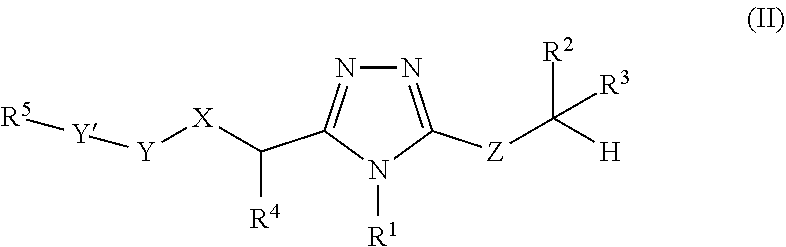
N1=C([Z]C([H])([R2])[R3])N([R1])C(C([R4])[X][Y][Y][R5])=N1
